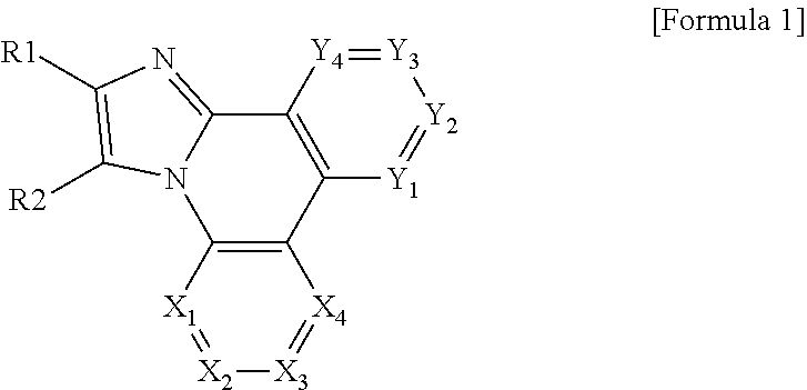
N12C3=C(C4=C(C1=NC([R1])=C2[R2])[Y4]=[Y3][Y2]=[Y1]4)[X4]=[X3][X2]=[X1]3
